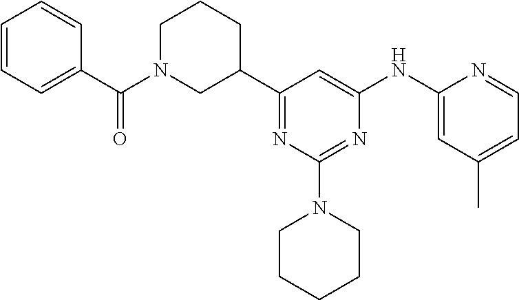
C1=CC=C(C(N2CC(C3=NC(N4CCCCC4)=NC(NC4=CC(C)=CC=N4)=C3)CCC2)=O)C=C1
